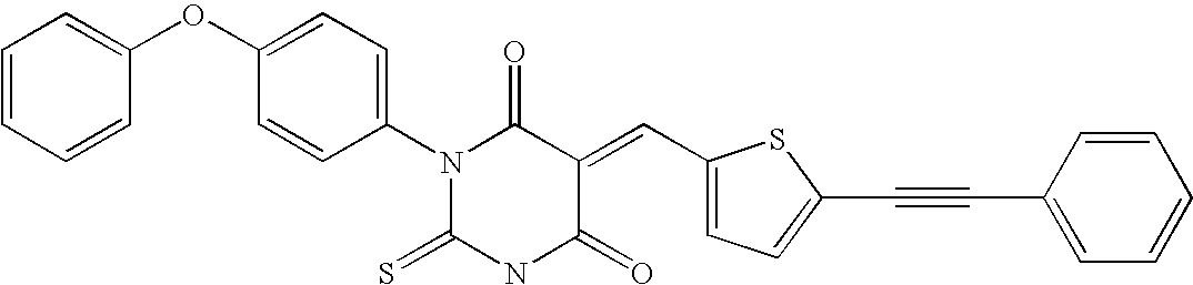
C1=CC=CC(OC2=CC=C(N3C(=S)NC(=O)C(=CC4=CC=C(C#CC5=CC=CC=C5)S4)C3=O)C=C2)=C1
